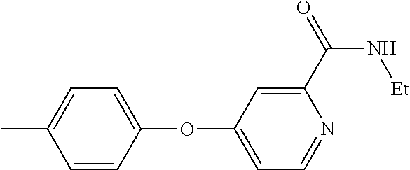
C1=C(C)C=CC(OC2=CC=NC(C(N[Et])=O)=C2)=C1
